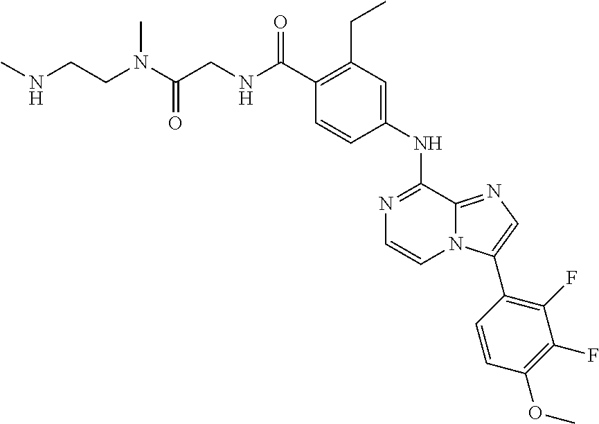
C1(C(NCC(N(CCNC)C)=O)=O)=C(CC)C=C(NC2=NC=CN3C2=NC=C3C2=C(F)C(F)=C(OC)C=C2)C=C1
